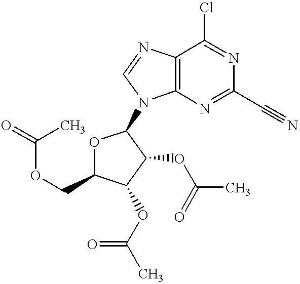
C12=C(N=C(C#N)N=C1Cl)N(C1OC(COC(C)=O)C(OC(C)=O)C1OC(C)=O)C=N2
